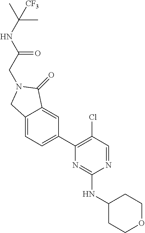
C(CN1CC2=CC=C(C3=C(Cl)C=NC(NC4CCOCC4)=N3)C=C2C1=O)(=O)NC(C)(C)[CF3]
